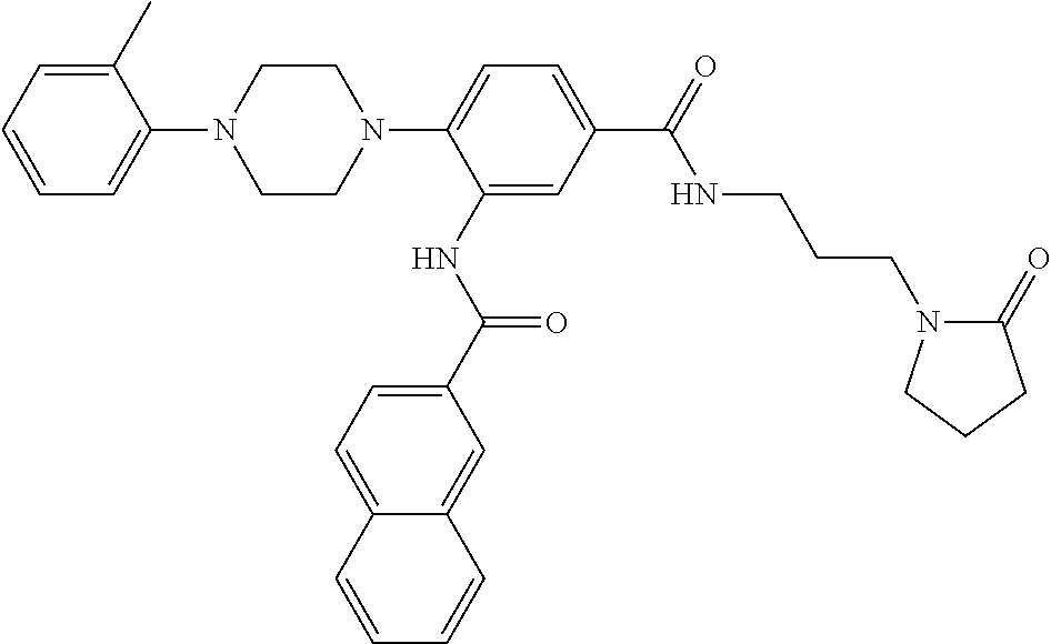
C1=CC=C(C)C(N2CCN(C3=CC=C(C(NCCCN4C(=O)CCC4)=O)C=C3NC(=O)C3=CC=C4C(=C3)C=CC=C4)CC2)=C1
